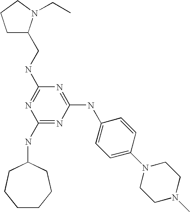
C(NC1=NC(NC2CCCCCC2)=NC(NC2=CC=C(N3CCN(C)CC3)C=C2)=N1)C1CCCN1CC
